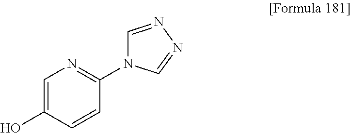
OC1=CN=C(N2C=NN=C2)C=C1
